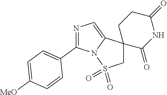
N1=C(C2=CC=C([MeO])C=C2)N2C(=C1)C1(CS2(=O)=O)C(=O)NC(=O)CC1
